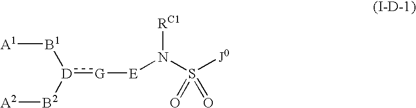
[D](:[G][E]N(S([J0])(=O)=O)[RC1])([B2][A2])[B1][A1]
